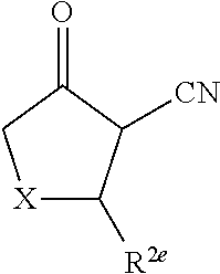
[X]1C([R2e])C([CN])C(=O)C1
